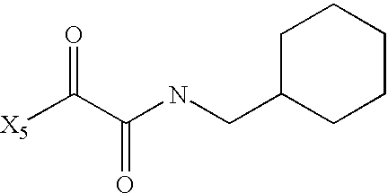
[X5]C(C(NCC1CCCCC1)=O)=O
